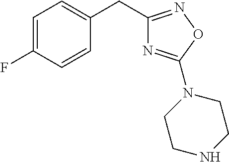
C1(CC2=CC=C(F)C=C2)=NOC(N2CCNCC2)=N1
